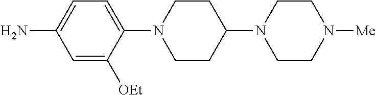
N1(C2CCN(C3=CC=C(N)C=C3[OEt])CC2)CCN([Me])CC1
